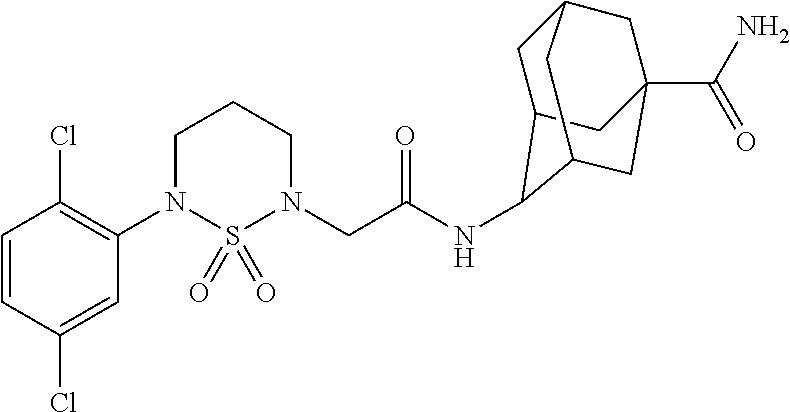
C1=CC(Cl)=CC(N2S(=O)(=O)N(CC(NC3C4CC5CC(C(N)=O)(CC3C5)C4)=O)CCC2)=C1Cl
